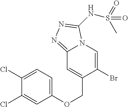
C12=NN=C(NS(=O)(C)=O)N1C=C(Br)C(COC1=CC=C(Cl)C(Cl)=C1)=C2
